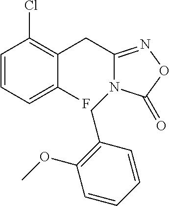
C1=CC=C(F)C(CC2=NOC(=O)N2CC2=C(OC)C=CC=C2)=C1Cl
